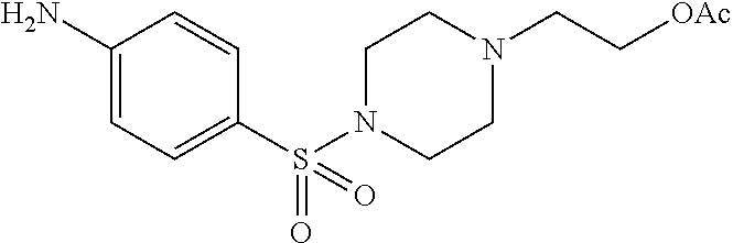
C1(S(N2CCN(CC[OAc])CC2)(=O)=O)=CC=C(N)C=C1
